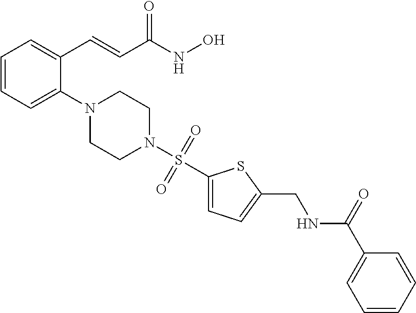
C1=CC=C(N2CCN(S(C3=CC=C(CNC(C4=CC=CC=C4)=O)S3)(=O)=O)CC2)C(C=CC(NO)=O)=C1
